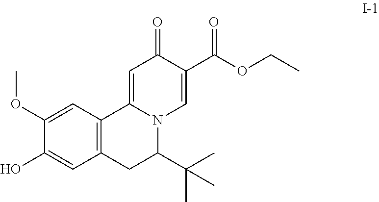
C12=C(C=C(OC)C(O)=C1)C1=CC(=O)C(C(OCC)=O)=CN1C(C(C)(C)C)C2
